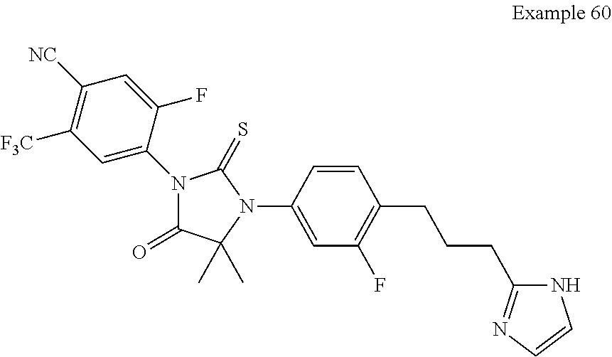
C1=CC(N2C(C)(C)C(=O)N(C3=CC([F3C])=C([NC])C=C3F)C2=S)=CC(F)=C1CCCC1=NC=CN1
